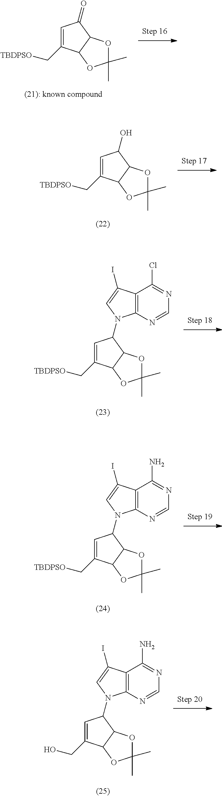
C1=C(C[TBDPSO])C2C(C1=O)OC(C)(C)O2.C1=C(C[TBDPSO])C2C(C1O)OC(C)(C)O2.C12=C(N=CN=C1Cl)N(C1C=C(C[TBDPSO])C3C1OC(C)(C)O3)C=C2I.C12=C(N=CN=C1N)N(C1C=C(C[TBDPSO])C3C1OC(C)(C)O3)C=C2I.C12=C(N=CN=C1N)N(C1C=C(CO)C3C1OC(C)(C)O3)C=C2I
